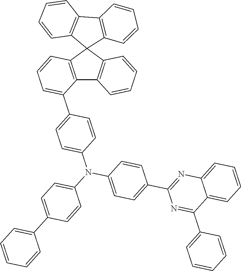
C12=C(C3(C4=C1C=CC=C4)C1=C(C4=C3C=CC=C4)C=CC=C1)C=CC=C2C1=CC=C(N(C2=CC=C(C3=CC=CC=C3)C=C2)C2=CC=C(C3=NC4=CC=CC=C4C(C4=CC=CC=C4)=N3)C=C2)C=C1
